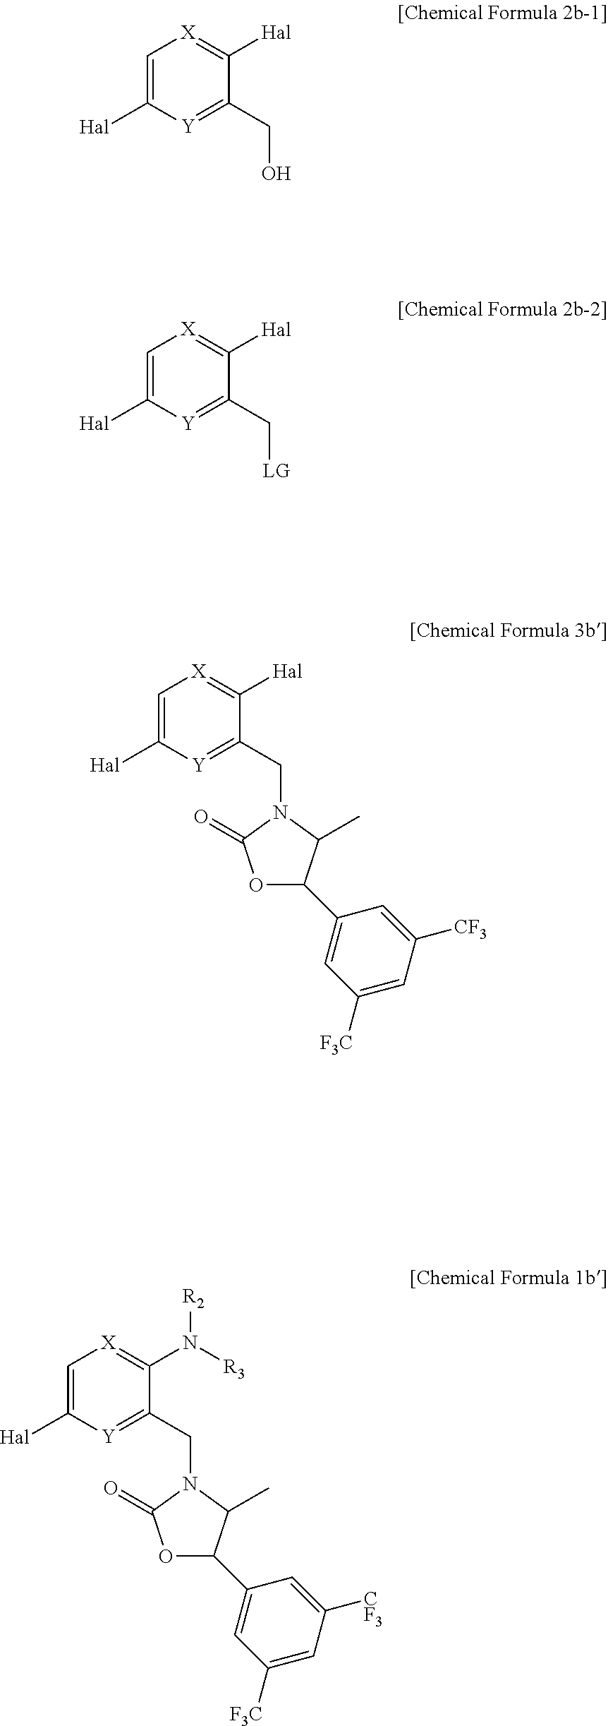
C1=C([Hal])[Y]=C(CO)C([Hal])=[X]1.C1=C([Hal])[Y]=C(C[LG])C([Hal])=[X]1.C1=C([Hal])[Y]=C(CN2C(=O)OC(C3=CC([F3C])=CC([CF3])=C3)C2C)C([Hal])=[X]1.C1=C([Hal])[Y]=C(CN2C(=O)OC(C3=CC([F3C])=CC([CF3])=C3)C2C)C(N([R2])[R3])=[X]1
